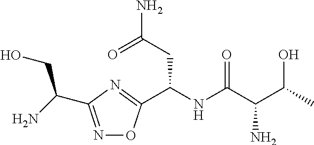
N1=C(C(N)CO)N=C(C(NC(=O)C(N)C(O)C)CC(N)=O)O1
